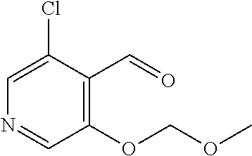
N1=CC(OCOC)=C(C=O)C(Cl)=C1
